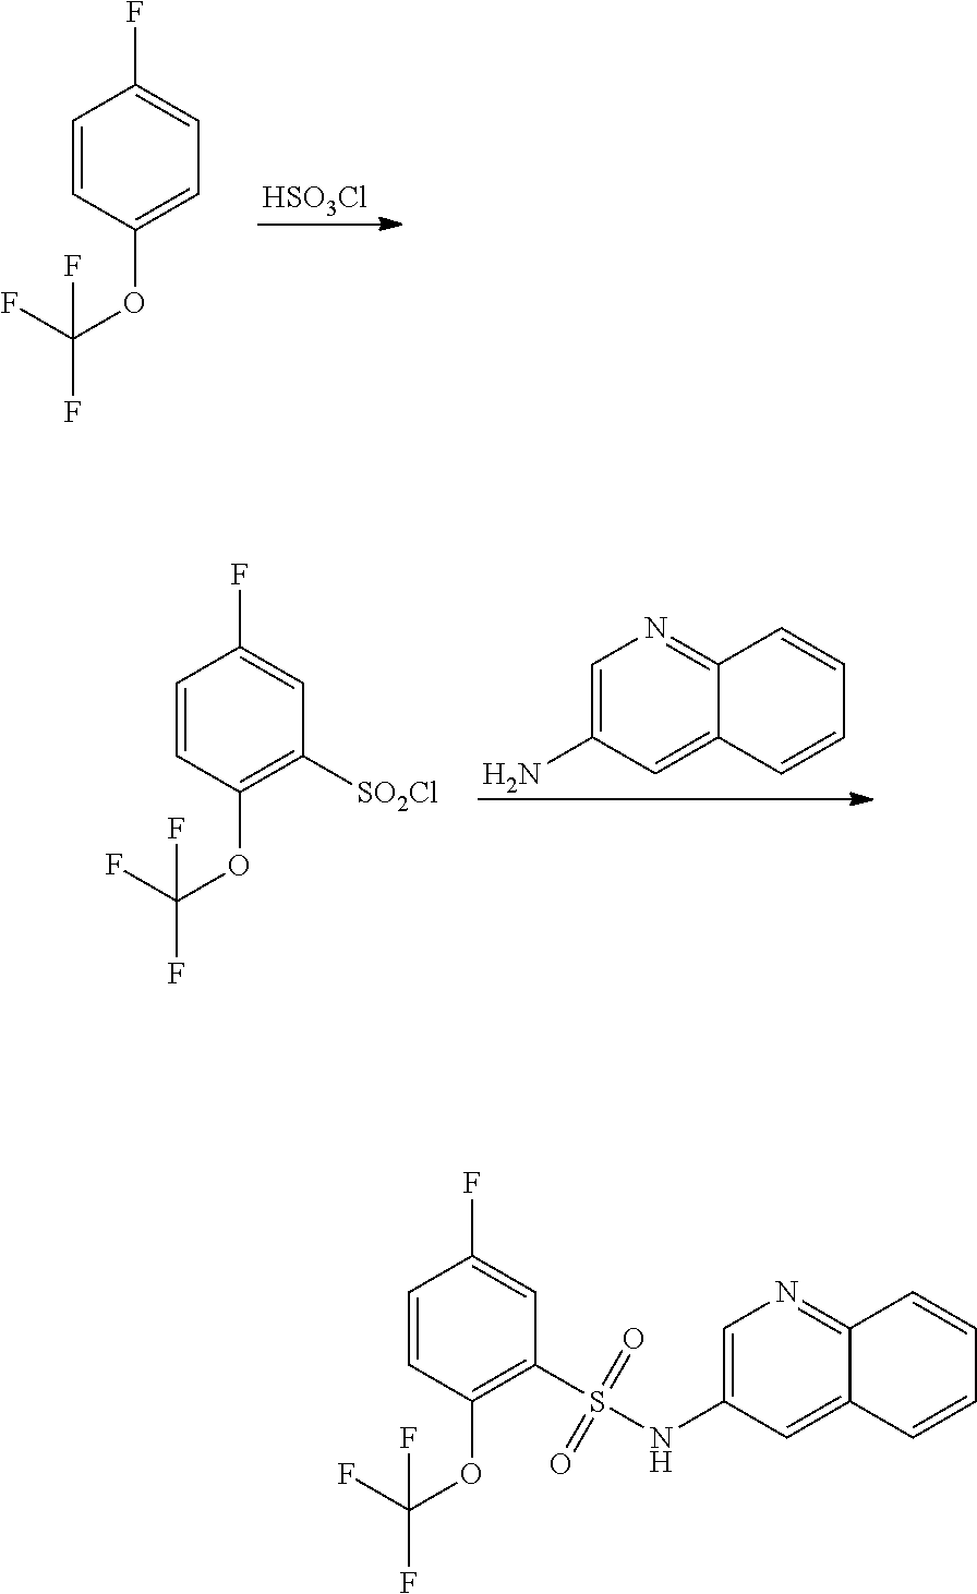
[HSO3Cl].C1=CC(OC(F)(F)F)=CC=C1F.C1=CC(OC(F)(F)F)=C([SO2Cl])C=C1F.C1=C(N)C=C2C(=N1)C=CC=C2.C1=CC(OC(F)(F)F)=C(S(NC2=CN=C3C(=C2)C=CC=C3)(=O)=O)C=C1F
